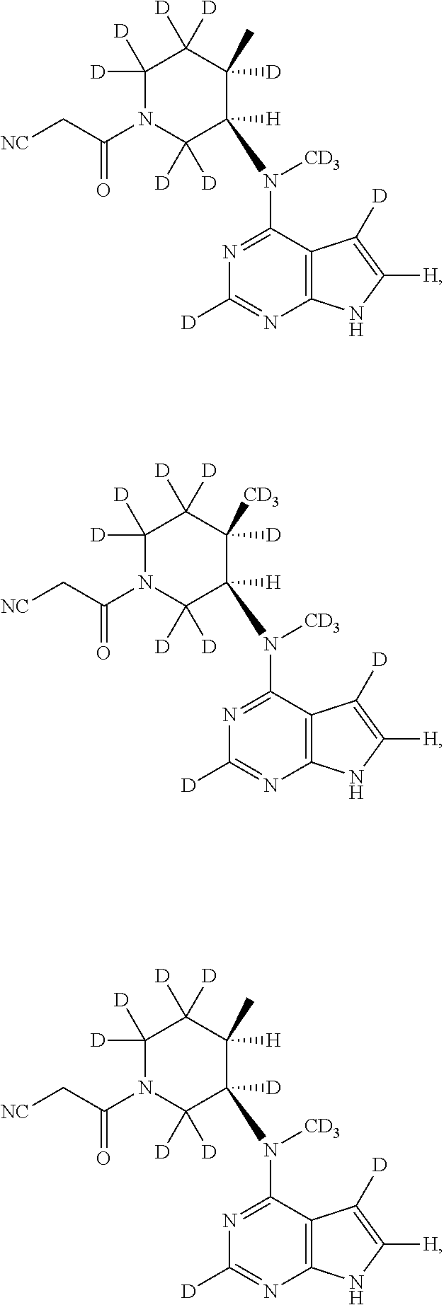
C12=C(C(N([CD3])C3([H])C([D])([D])N(C(C[NC])=O)C([D])([D])C([D])([D])C3([D])C)=NC([D])=N1)C([D])=C([H])N2.C12=C(C(N([CD3])C3([H])C([D])([D])N(C(C[NC])=O)C([D])([D])C([D])([D])C3([D])[CD3])=NC([D])=N1)C([D])=C([H])N2.C12=C(C(N([CD3])C3([D])C([D])([D])N(C(C[NC])=O)C([D])([D])C([D])([D])C3([H])C)=NC([D])=N1)C([D])=C([H])N2
